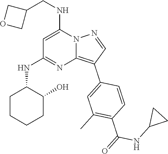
C(NC1=CC(NC2CCCCC2O)=NC2=C(C3=CC(C)=C(C(NC4CC4)=O)C=C3)C=NN12)C1COC1
